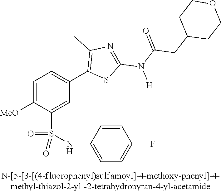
C1=C([OMe])C(S(NC2=CC=C(F)C=C2)(=O)=O)=CC(C2=C(C)N=C(N(C(CC3CCOCC3)=O)[H])S2)=C1
